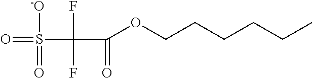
O=S(C(C(OCCCCCC)=O)(F)F)([-O])=O
